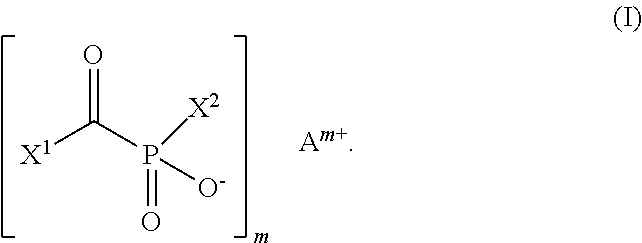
P(=O)(C(=O)[X1])([O-])[X2]
